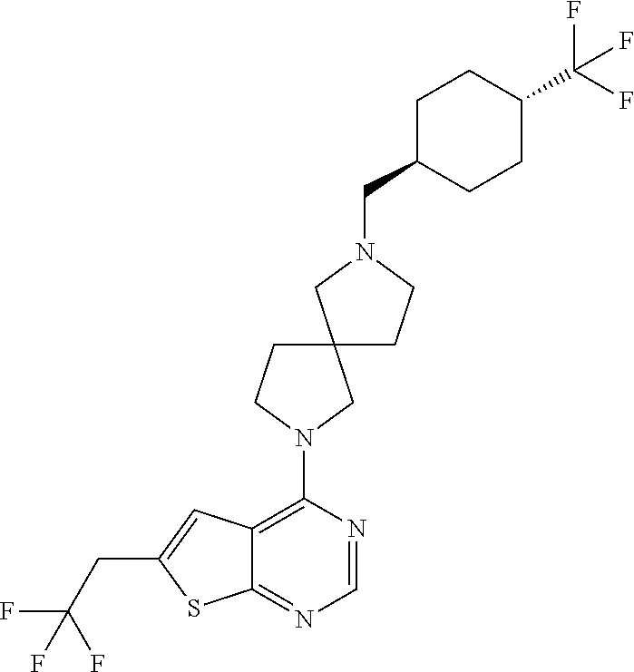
C12=C(N3CC4(CC3)CCN(CC3CCC(C(F)(F)F)CC3)C4)N=CN=C1SC(CC(F)(F)F)=C2
